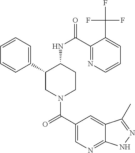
C1=CC=C(C2CN(C(C3=CN=C4C(=C3)C(C)=NN4)=O)CCC2NC(=O)C2=NC=CC=C2C(F)(F)F)C=C1
